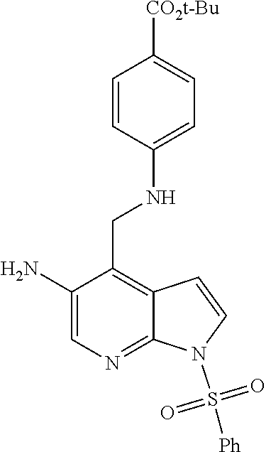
C1(N)=CN=C2C(=C1CNC1=CC=C([CO2t-Bu])C=C1)C=CN2S([Ph])(=O)=O
